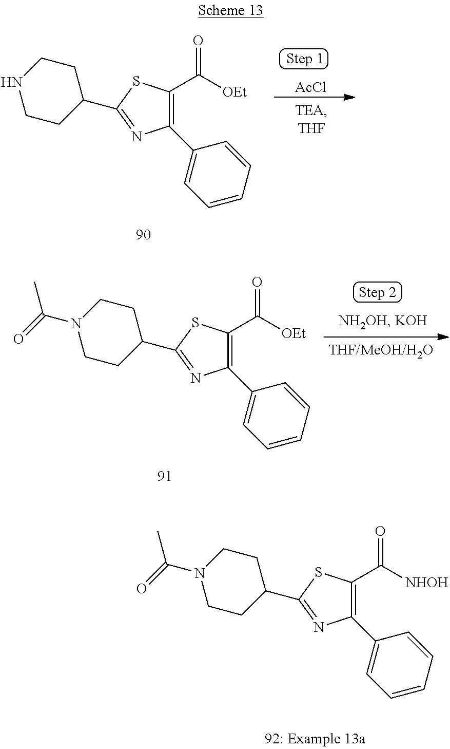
C1(C2=NC(C3=CC=CC=C3)=C(C([OEt])=O)S2)CCNCC1.[AcCl].C1(C2=NC(C3=CC=CC=C3)=C(C([NHOH])=O)S2)CCN(C(=O)C)CC1.C1(C2=NC(C3=CC=CC=C3)=C(C([OEt])=O)S2)CCN(C(=O)C)CC1
